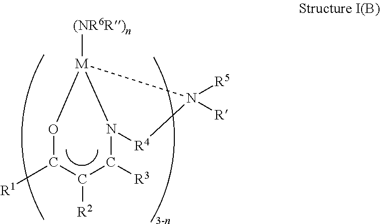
C1([R1])C([R2])C([R3])N2[R4]N([R5])([R])[M]2([(NR6R)n])O1
